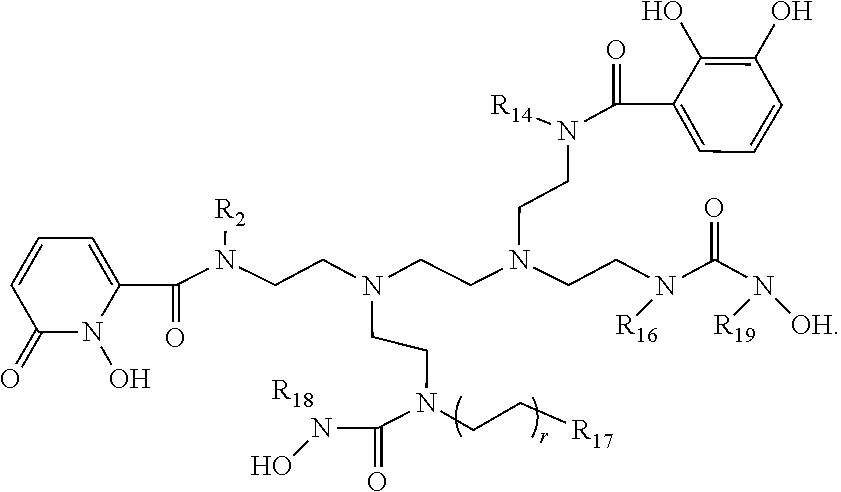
[R18]N(C(N(CCN(CCN(CCN([R14])C(C1=CC=CC(O)=C1O)=O)CCN([R16])C(N([R19])[OH])=O)CCN([R2])C(C1=CC=CC(=O)N1O)=O)CC[R17])=O)O
